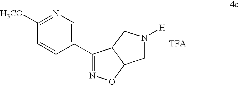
C1(C2=NOC3C2CN([H])C3)=CN=C([H3CO])C=C1
